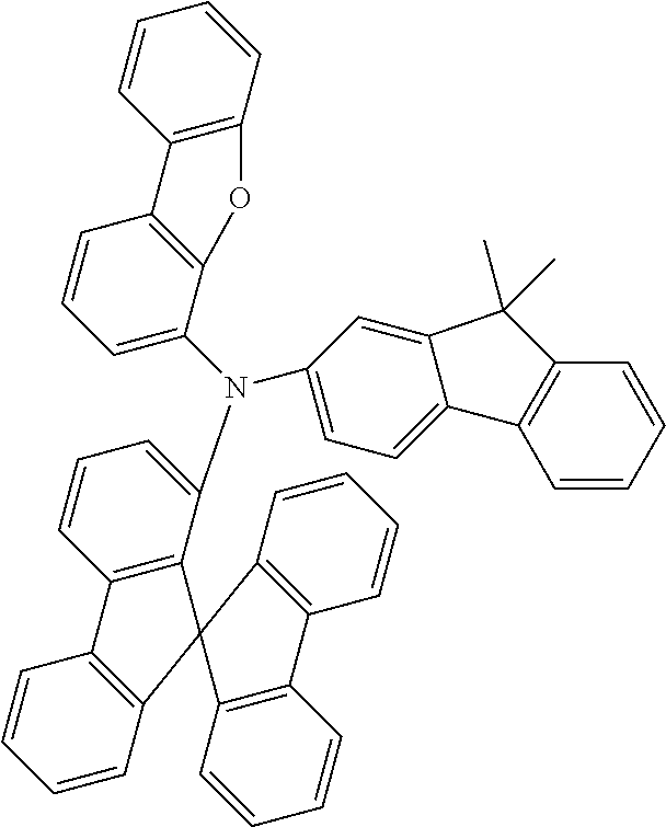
C1=CC2=C(C=C1)C1=C(C(N(C3=CC=C4C(=C3)C(C)(C)C3=C4C=CC=C3)C3=CC=CC4=C3OC3=C4C=CC=C3)=CC=C1)C21C2=C(C=CC=C2)C2=C1C=CC=C2
